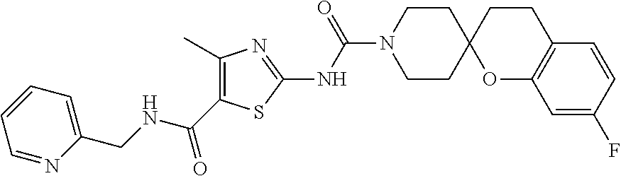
C1CN(C(NC2=NC(C)=C(C(NCC3=CC=CC=N3)=O)S2)=O)CCC12OC1=C(CC2)C=CC(F)=C1
